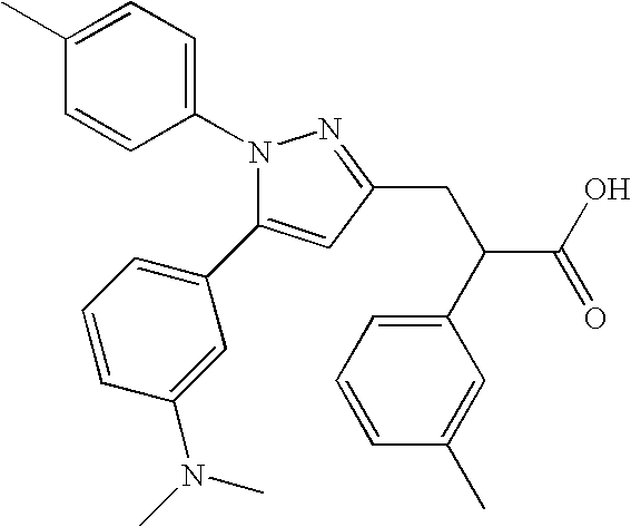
N1(C2=CC=C(C)C=C2)C(C2=CC=CC(N(C)C)=C2)=CC(CC(C(O)=O)C2=CC=CC(C)=C2)=N1
